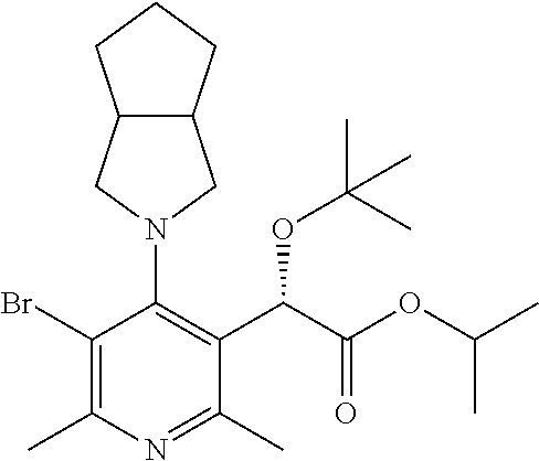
C1(Br)=C(C)N=C(C)C(C(C(OC(C)C)=O)OC(C)(C)C)=C1N1CC2C(C1)CCC2
